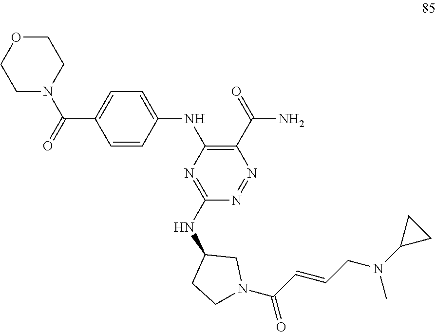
C1=CC(NC2=C(C(=O)N)N=NC(NC3CCN(C(C=CCN(C4CC4)C)=O)C3)=N2)=CC=C1C(=O)N1CCOCC1
